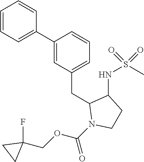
C1(C2=CC=CC=C2)=CC(CC2N(C(OCC3(F)CC3)=O)CCC2NS(C)(=O)=O)=CC=C1
